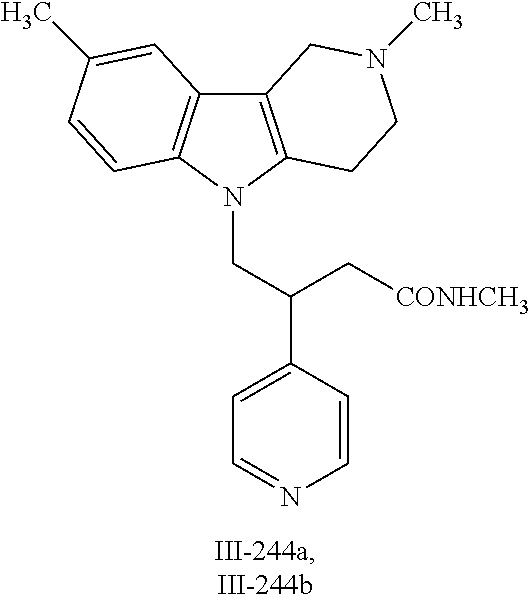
C12=C(N(CC(C3=CC=NC=C3)C[CONHCH3])C3=C1C=C(C)C=C3)CCN(C)C2
